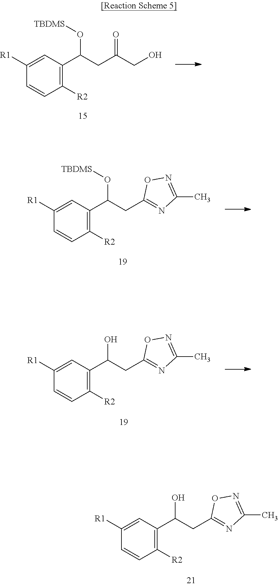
C1([R1])=CC(C(CC(CO)=O)O[TBDMS])=C([R2])C=C1.C1([R1])=CC(C(CC2=NC(C)=NO2)O[TBDMS])=C([R2])C=C1.C1([R1])=CC(C(CC2=NC(C)=NO2)O)=C([R2])C=C1.C1([R1])=CC(C(CC2=NC(C)=NO2)O)=C([R2])C=C1
